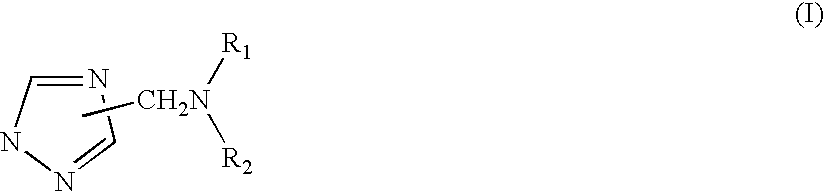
C1=NC=NN1.C[CH2N]([R1])[R2]
